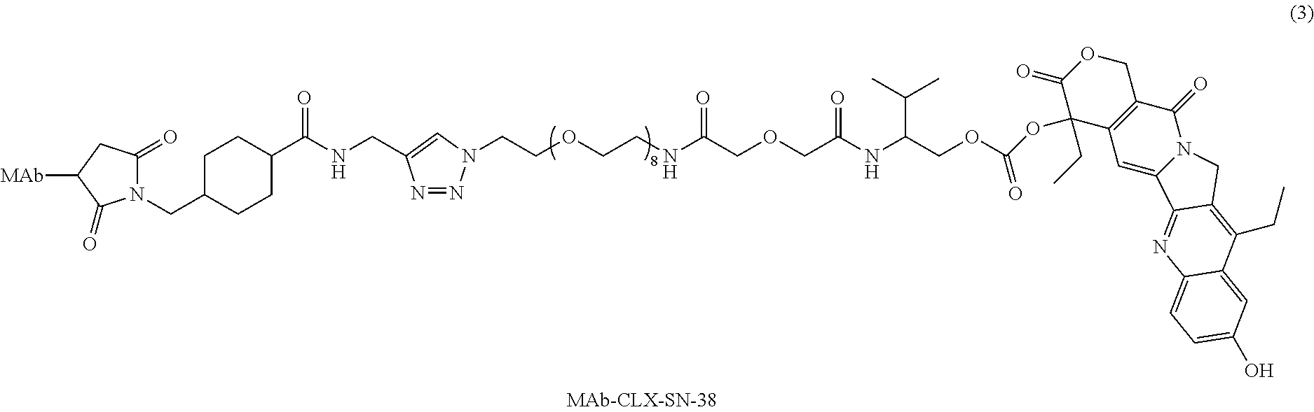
N1(CC2CCC(C(NCC3=CN(CCOCCNC(COCC(NC(COC(OC4(CC)C5=C(COC4=O)C(=O)N4C(=C5)C5=NC6=CC=C(O)C=C6C(CC)=C5C4)=O)C(C)C)=O)=O)N=N3)=O)CC2)C(=O)CC([MAb])C1=O
